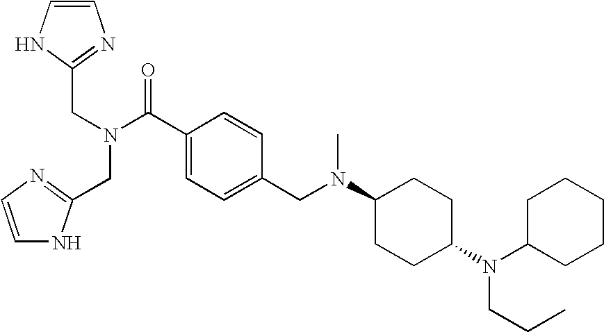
C1=CNC(CN(C(C2=CC=C(CN(C3CCC(N(C4CCCCC4)CCC)CC3)C)C=C2)=O)CC2=NC=CN2)=N1
